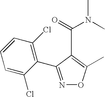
N1=C(C2=C(Cl)C=CC=C2Cl)C(C(=O)N(C)C)=C(C)O1
